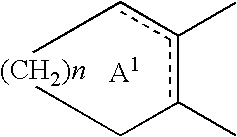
c1c(C)c(C)C[(CH2)n]1.[A1]
